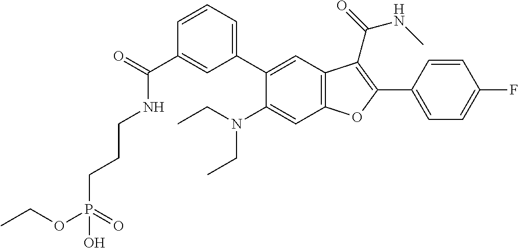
C1=CC=C(C2=CC3=C(C=C2N(CC)CC)OC(C2=CC=C(F)C=C2)=C3C(=O)NC)C=C1C(=O)NCCCP(OCC)(=O)O
